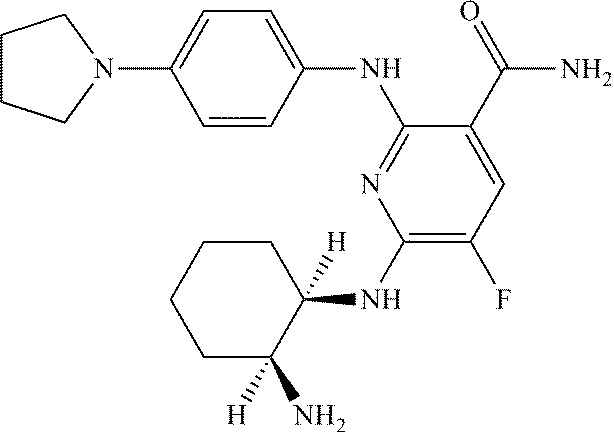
C1=CC(NC2=NC(NC3([H])C(N)([H])CCCC3)=C(F)C=C2C(=O)N)=CC=C1N1CCCC1
